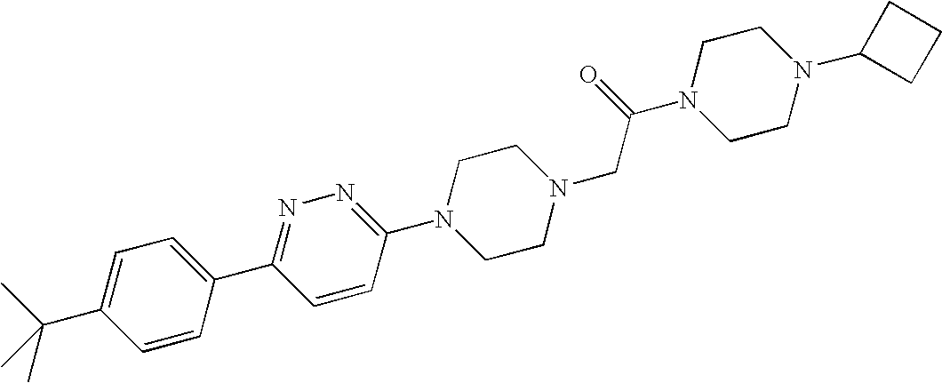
N1=C(C2=CC=C(C(C)(C)C)C=C2)C=CC(N2CCN(CC(N3CCN(C4CCC4)CC3)=O)CC2)=N1
